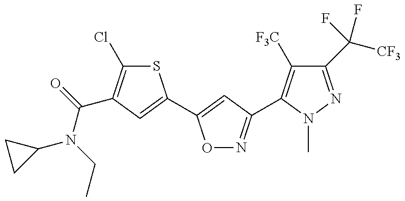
C1(N(C(=O)C2=C(Cl)SC(C3=CC(C4=C([F3C])C(C([CF3])(F)F)=NN4C)=NO3)=C2)CC)CC1
